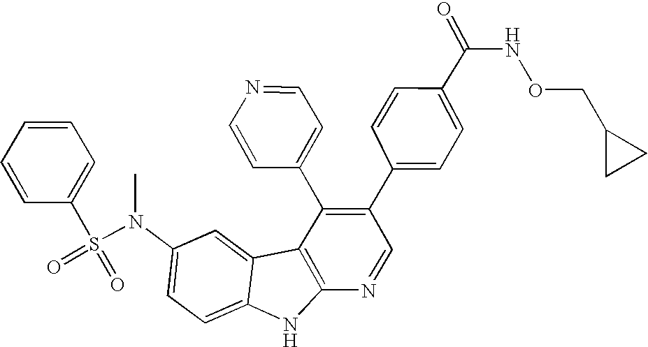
N(C1=CC=C2C(=C1)C1=C(N2)N=CC(C2=CC=C(C(=O)NOCC3CC3)C=C2)=C1C1=CC=NC=C1)(S(C1=CC=CC=C1)(=O)=O)C
